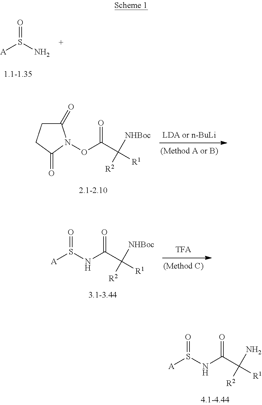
[A]S(=O)N.C1(=O)CCC(=O)N1OC(C([NHBoc])([R2])[R1])=O.S(NC(C([NHBoc])([R2])[R1])=O)([A])=O.S(NC(C(N)([R2])[R1])=O)([A])=O
